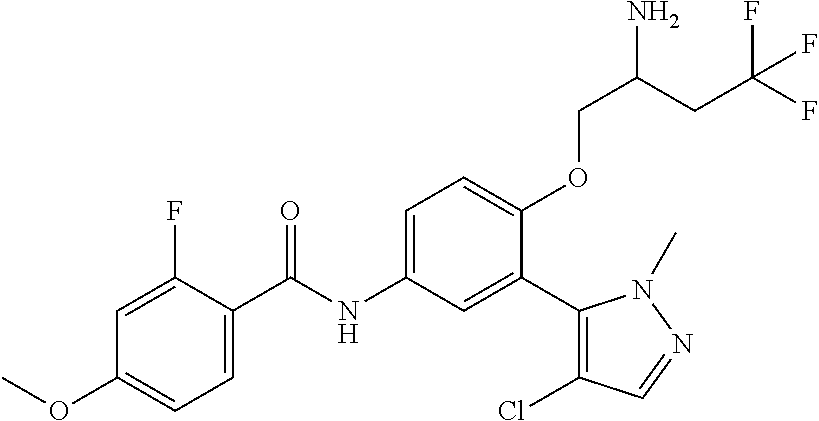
C1=C(F)C(C(=O)NC2=CC=C(OCC(N)CC(F)(F)F)C(C3=C(Cl)C=NN3C)=C2)=CC=C1OC
